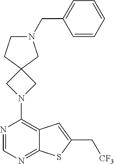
N1=CN=C2C(=C1N1CC3(C1)CN(CC1=CC=CC=C1)CC3)C=C(C[CF3])S2
